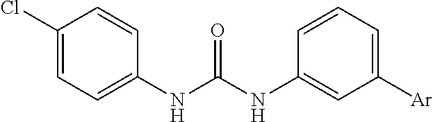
C1(Cl)=CC=C(NC(NC2=CC([Ar])=CC=C2)=O)C=C1
